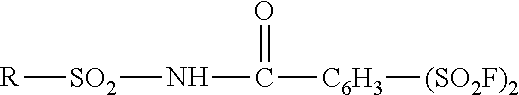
[SO2](NC([C6H3][(SO2F)2])=O)[R]
